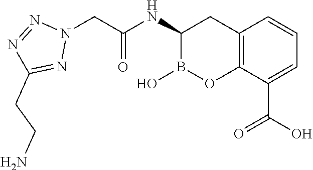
C(C(NC1B(O)OC2=C(C1)C=CC=C2C(=O)O)=O)N1N=NC(CCN)=N1
